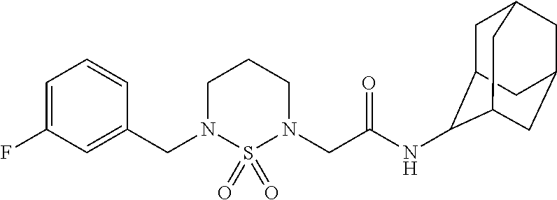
C1(CN2S(=O)(=O)N(CC(NC3C4CC5CC(CC3C5)C4)=O)CCC2)=CC(F)=CC=C1
